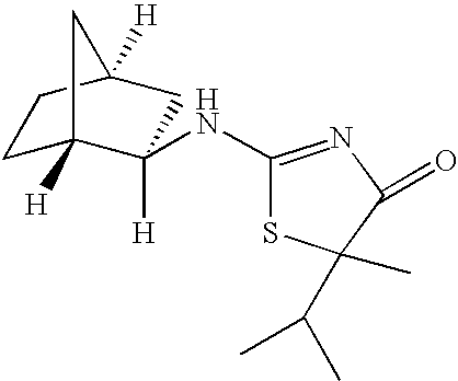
C1C2([H])C([H])(NC3=NC(=O)C(C(C)C)(C)S3)CC([H])(C1)C2
